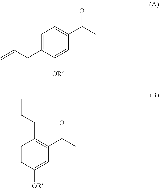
C1(C(C)=O)=CC=C(CC=C)C([OR])=C1.C1(C(C)=O)=C(CC=C)C=CC([OR])=C1
